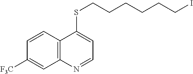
C1=CC2=C(C=C1[F3C])N=CC=C2SCCCCCCI
